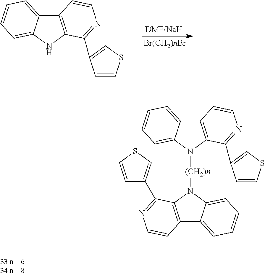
C12=C(NC3=CC=CC=C13)C(C1=CSC=C1)=NC=C2.C12=C(N([(CH2)n]N3C4=CC=CC=C4C4=C3C(C3=CSC=C3)=NC=C4)C3=CC=CC=C13)C(C1=CSC=C1)=NC=C2
